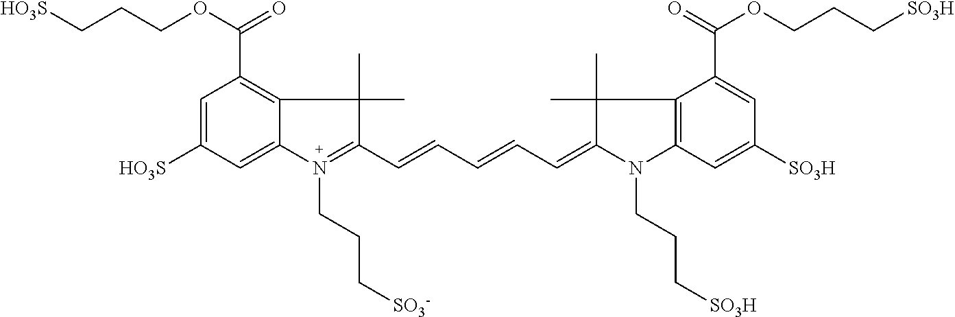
C1=C([HO3S])C=C2C(=C1C(OCCC[HO3S])=O)C(C)(C)C(C=CC=CC=C1N(CCC[SO3H])C3=C(C1(C)C)C(C(OCCC[SO3H])=O)=CC([SO3H])=C3)=N2CCC[SO3-]
